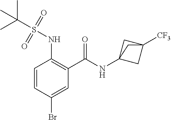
C1=CC(Br)=CC(C(=O)NC23CC([CF3])(C2)C3)=C1NS(C(C)(C)C)(=O)=O
